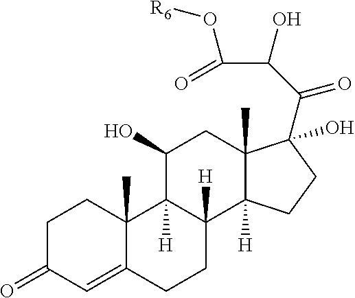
C1C(=O)C=C2C(C)(C1)C1([H])C([H])(CC2)C2([H])C(C)(CC1O)C(C(C(C(=O)O[R6])O)=O)(O)CC2
